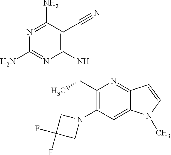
N1=C(N)C(C#N)=C(NC(C2=C(N3CC(F)(F)C3)C=C3C(=N2)C=CN3C)C)N=C1N
